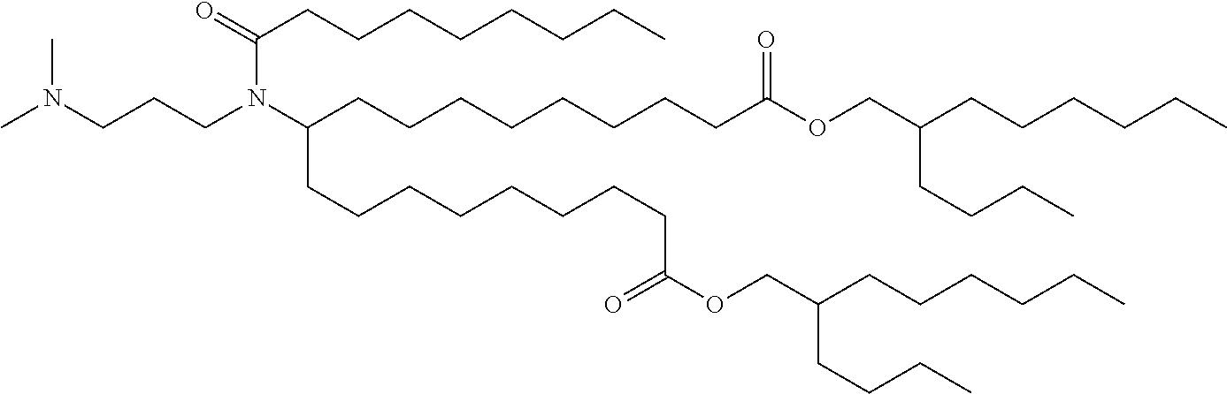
CN(CCCN(C(CCCCCCCCC(=O)OCC(CCCC)CCCCCC)CCCCCCCCC(=O)OCC(CCCCCC)CCCC)C(CCCCCCCC)=O)C
